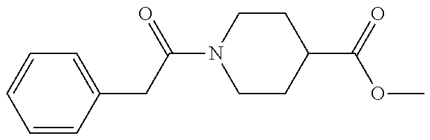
C1=CC(CC(=O)N2CCC(C(OC)=O)CC2)=CC=C1
